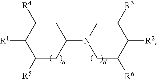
C1C([R4])C([R1])C([R5])CC1N1CC([R6])C([R2])C([R3])C1
